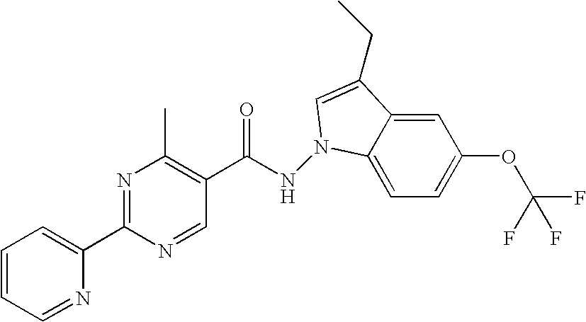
C1=C2C(=CC=C1OC(F)(F)F)N(NC(C1=C(C)N=C(C3=CC=CC=N3)N=C1)=O)C=C2CC
